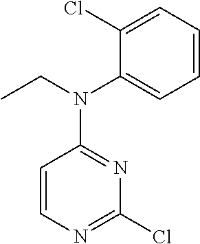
C1=CC(N(C2=CC=CC=C2Cl)CC)=NC(Cl)=N1
